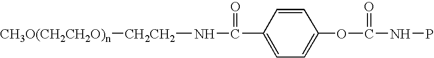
[CH2CH2](NC(=O)C1=CC=C(OC(NP)=O)C=C1)[CH3O(CH2CH2O)n]
